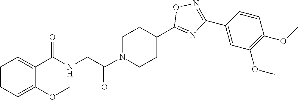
C1=CC=C(OC)C(C(NCC(N2CCC(C3=NC(C4=CC(OC)=C(OC)C=C4)=NO3)CC2)=O)=O)=C1
